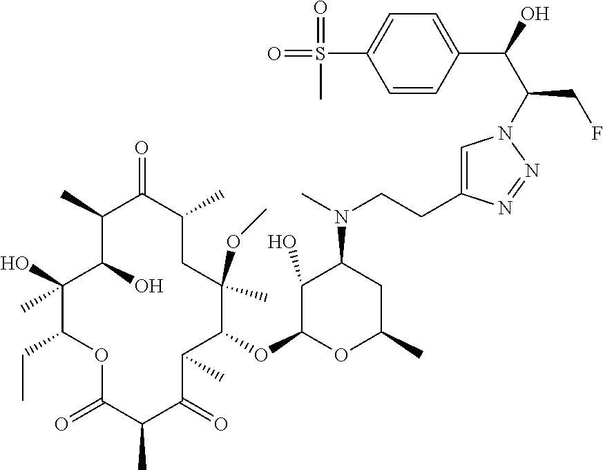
C1(OC2C(O)C(N(CCC3=CN(C(CF)C(C4=CC=C(S(C)(=O)=O)C=C4)O)N=N3)C)CC(C)O2)C(C)C(=O)C(C)C(=O)OC(CC)C(C)(O)C(O)C(C)C(=O)C(C)CC1(OC)C
